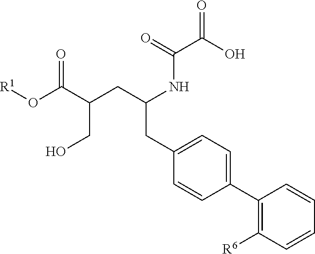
C(=O)(C(=O)O)NC(CC1=CC=C(C2=C([R6])C=CC=C2)C=C1)CC(CO)C(O[R1])=O
